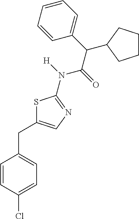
C1=C(Cl)C=CC(CC2=CN=C(N([H])C(=O)C(C3=CC=CC=C3)C3CCCC3)S2)=C1
